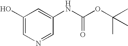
C1(O)=CN=CC(NC(OC(C)(C)C)=O)=C1
